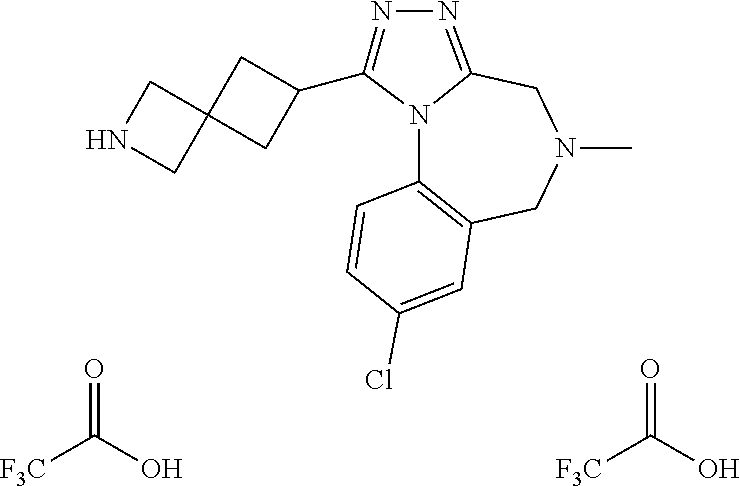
N12C3=C(CN(C)CC1=NN=C2C1CC2(C1)CNC2)C=C(Cl)C=C3.[F3C]C(O)=O.[F3C]C(O)=O
